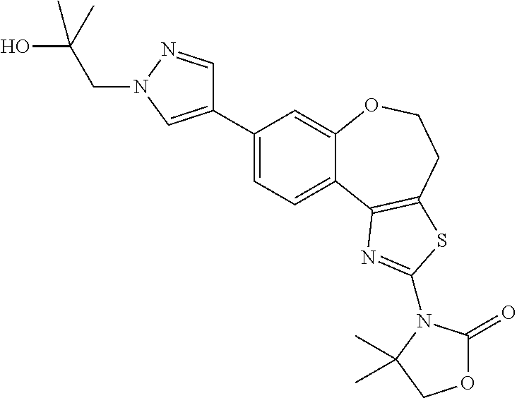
C1(C2=CN(CC(O)(C)C)N=C2)=CC=C2C(=C1)OCCC1=C2N=C(N2C(=O)OCC2(C)C)S1
